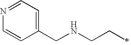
N1=CC=C(CNCCC)C=C1
